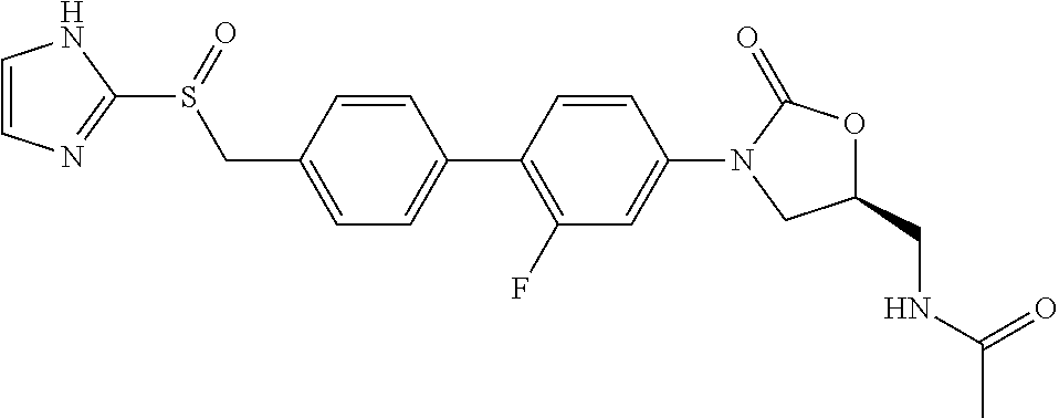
C1=CN=C(S(=O)CC2=CC=C(C3=C(F)C=C(N4CC(CNC(C)=O)OC4=O)C=C3)C=C2)N1
